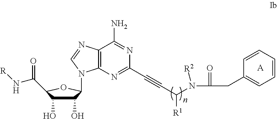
C1(O)C(O)C(C(=O)N[R])OC1N1C2=C(C(N)=NC(C#CC([R1])N([R2])C(=O)CC3=CC=CC=C3)=N2)N=C1.[A]
